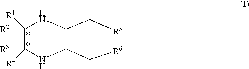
[R2]C(C([R3])([R4])NCC[R6])([R1])NCC[R5]
